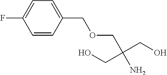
C1=CC(COCC(CO)(CO)N)=CC=C1F
